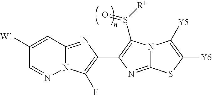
N12C(=NC(C3=C(S([R1])=O)N4C(=N3)SC([Y6])=C4[Y5])=C1F)C=C([W1])C=N2
